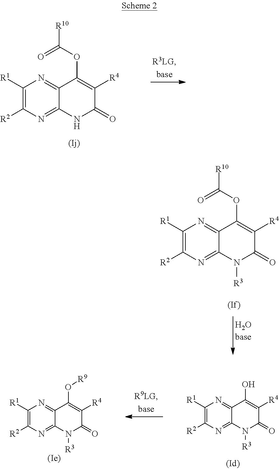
C1([R1])=C([R2])N=C2C(=N1)C(OC([R10])=O)=C([R4])C(=O)N2.C1([R1])=C([R2])N=C2C(=N1)C(OC([R10])=O)=C([R4])C(=O)N2[R3].C1([R1])=C([R2])N=C2C(=N1)C(O[R9])=C([R4])C(=O)N2[R3].C1([R1])=C([R2])N=C2C(=N1)C(O)=C([R4])C(=O)N2[R3]
